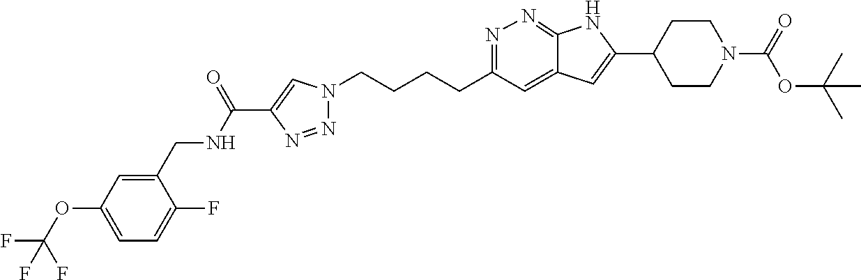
N1=C(CCCCN2N=NC(C(NCC3=CC(OC(F)(F)F)=CC=C3F)=O)=C2)C=C2C(=N1)NC(C1CCN(C(OC(C)(C)C)=O)CC1)=C2
